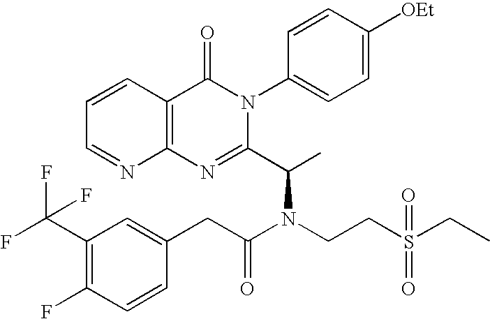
C12=C(C=CC=N1)C(=O)N(C1=CC=C([OEt])C=C1)C(C(C)N(CCS(CC)(=O)=O)C(CC1=CC(C(F)(F)F)=C(F)C=C1)=O)=N2
